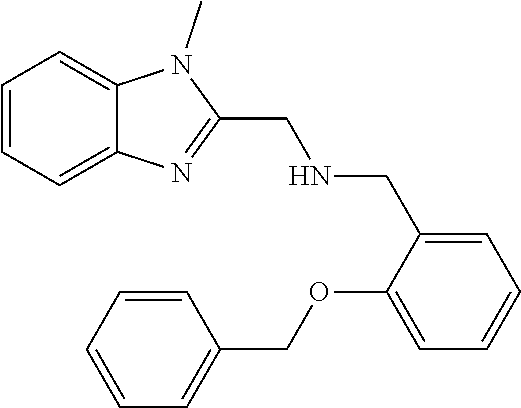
C1=CC=CC=C1COC1=CC=CC=C1CNCC1=NC2=CC=CC=C2N1C
